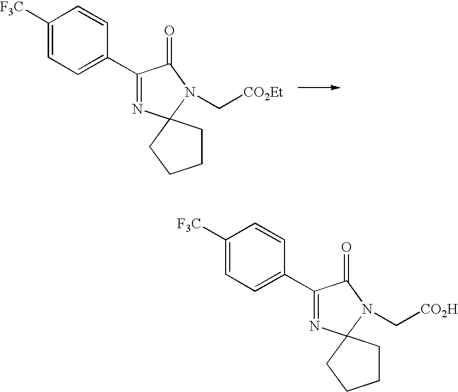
C1([F3C])=CC=C(C2=NC3(N(C[CO2Et])C2=O)CCCC3)C=C1.C1([F3C])=CC=C(C2=NC3(N(C[CO2H])C2=O)CCCC3)C=C1
